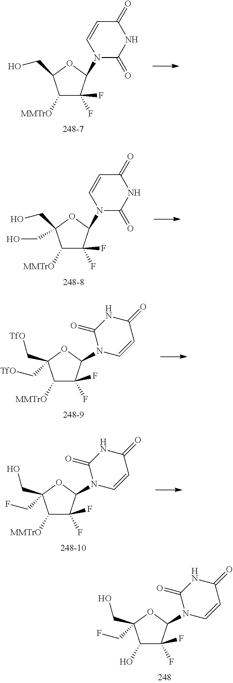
C1([MMTrO])C(F)(F)C(N2C(=O)NC(=O)C=C2)OC1CO.C1([MMTrO])C(F)(F)C(N2C(=O)NC(=O)C=C2)OC1(CO)CO.C1([MMTrO])C(F)(F)C(N2C=CC(=O)NC2=O)OC1(C[TfO])C[TfO].C1([MMTrO])C(F)(F)C(N2C=CC(=O)NC2=O)OC1(CO)CF.C1(O)C(F)(F)C(N2C=CC(=O)NC2=O)OC1(CO)CF
